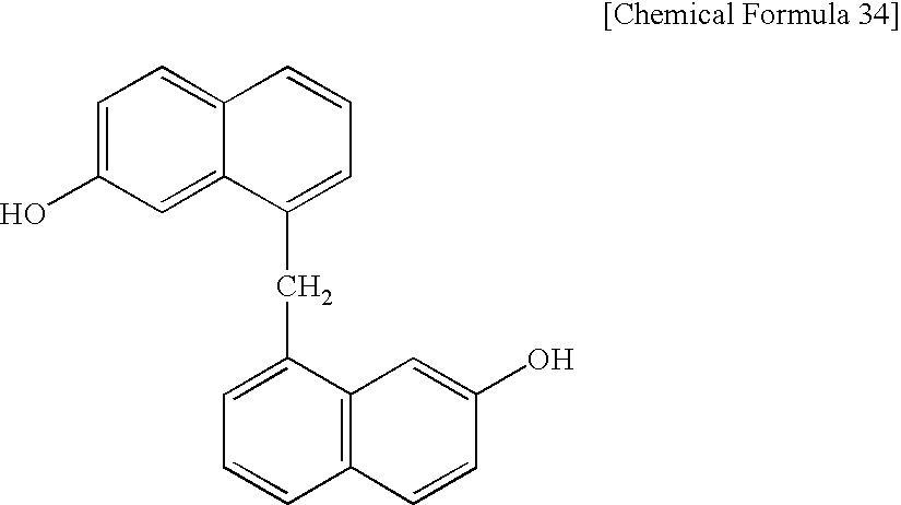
C1=C(O)C=C2C(=C1)C=CC=C2CC1=CC=CC2=C1C=C(O)C=C2
